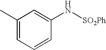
CC1=CC=CC(N[SO2Ph])=C1
